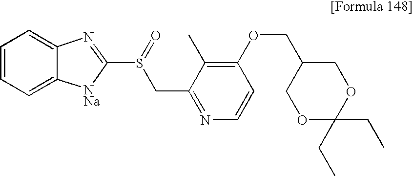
C1=CC=C2C(=C1)N=C(S(=O)CC1=NC=CC(OCC3COC(CC)(CC)OC3)=C1C)[NNa]2
